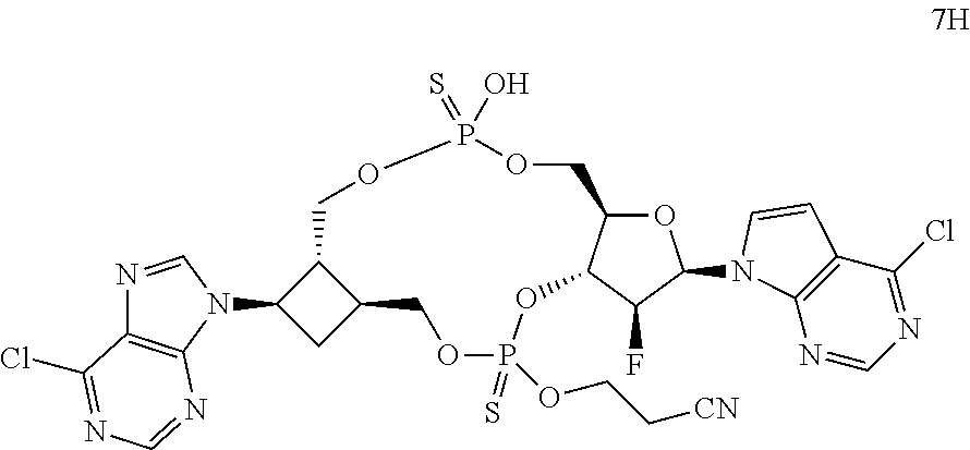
N1=CN(C2CC3C2COP(O)(=S)OCC2OC(N4C5=C(C(Cl)=NC=N5)C=C4)C(F)C2OP(=S)(OCC[CN])OC3)C2=C1C(Cl)=NC=N2
